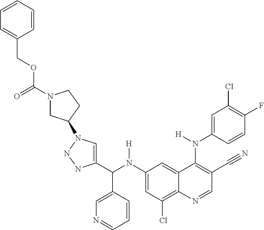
C1(N(C(C2=CN(C3CN(C(=O)OCC4=CC=CC=C4)CC3)NN2)C2=CN=CC=C2)[H])=CC(Cl)=C2C(=C1)C(N(C1=CC(Cl)=C(F)C=C1)[H])=C(C#N)C=N2
